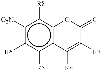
[O2N]c1c([R8])c2c(c([R5])c1[R6])C([R4])=C([R3])C(=O)O2
